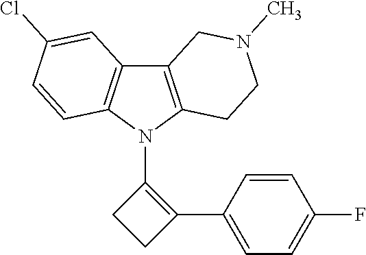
C12=C(N(C3=C(C4=CC=C(F)C=C4)CC3)C3=C1C=C(Cl)C=C3)CCN(C)C2
